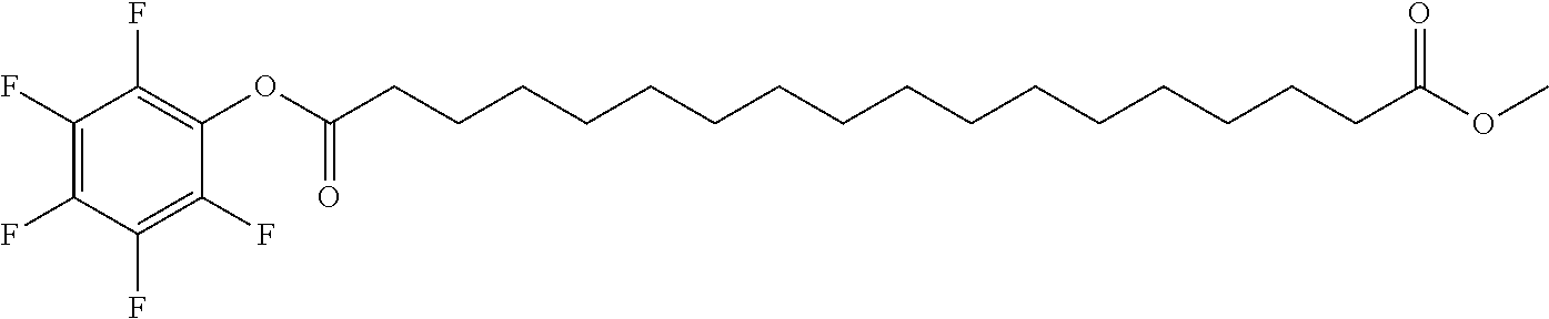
O(C)C(CCCCCCCCCCCCCCCCC(OC1=C(F)C(F)=C(F)C(F)=C1F)=O)=O
